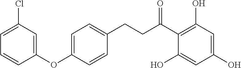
C(C(C1=C(O)C=C(O)C=C1O)=O)CC1=CC=C(OC2=CC(Cl)=CC=C2)C=C1
